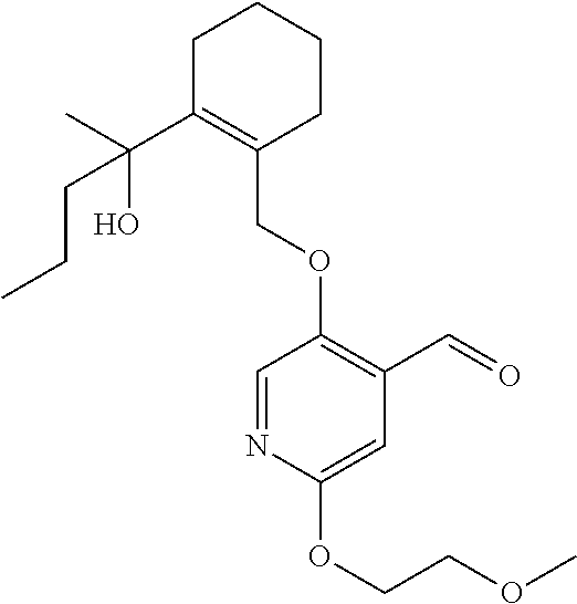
C1C(C(C)(O)CCC)=C(COC2=C(C=O)C=C(OCCOC)N=C2)CCC1
